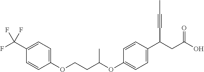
C1(OCCC(OC2=CC=C(C(CC(O)=O)C#CC)C=C2)C)=CC=C(C(F)(F)F)C=C1
